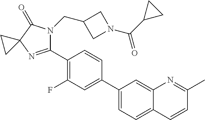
C1(C2=C(F)C=C(C3=CC=C4C(=C3)N=C(C)C=C4)C=C2)=NC2(C(=O)N1CC1CN(C(C3CC3)=O)C1)CC2
